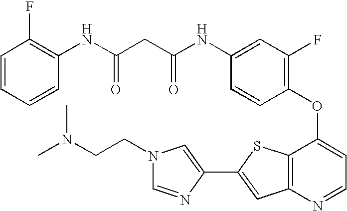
C1=CC(F)=C(NC(CC(NC2=CC(F)=C(OC3=CC=NC4=C3SC(C3=CN(CCN(C)C)C=N3)=C4)C=C2)=O)=O)C=C1
